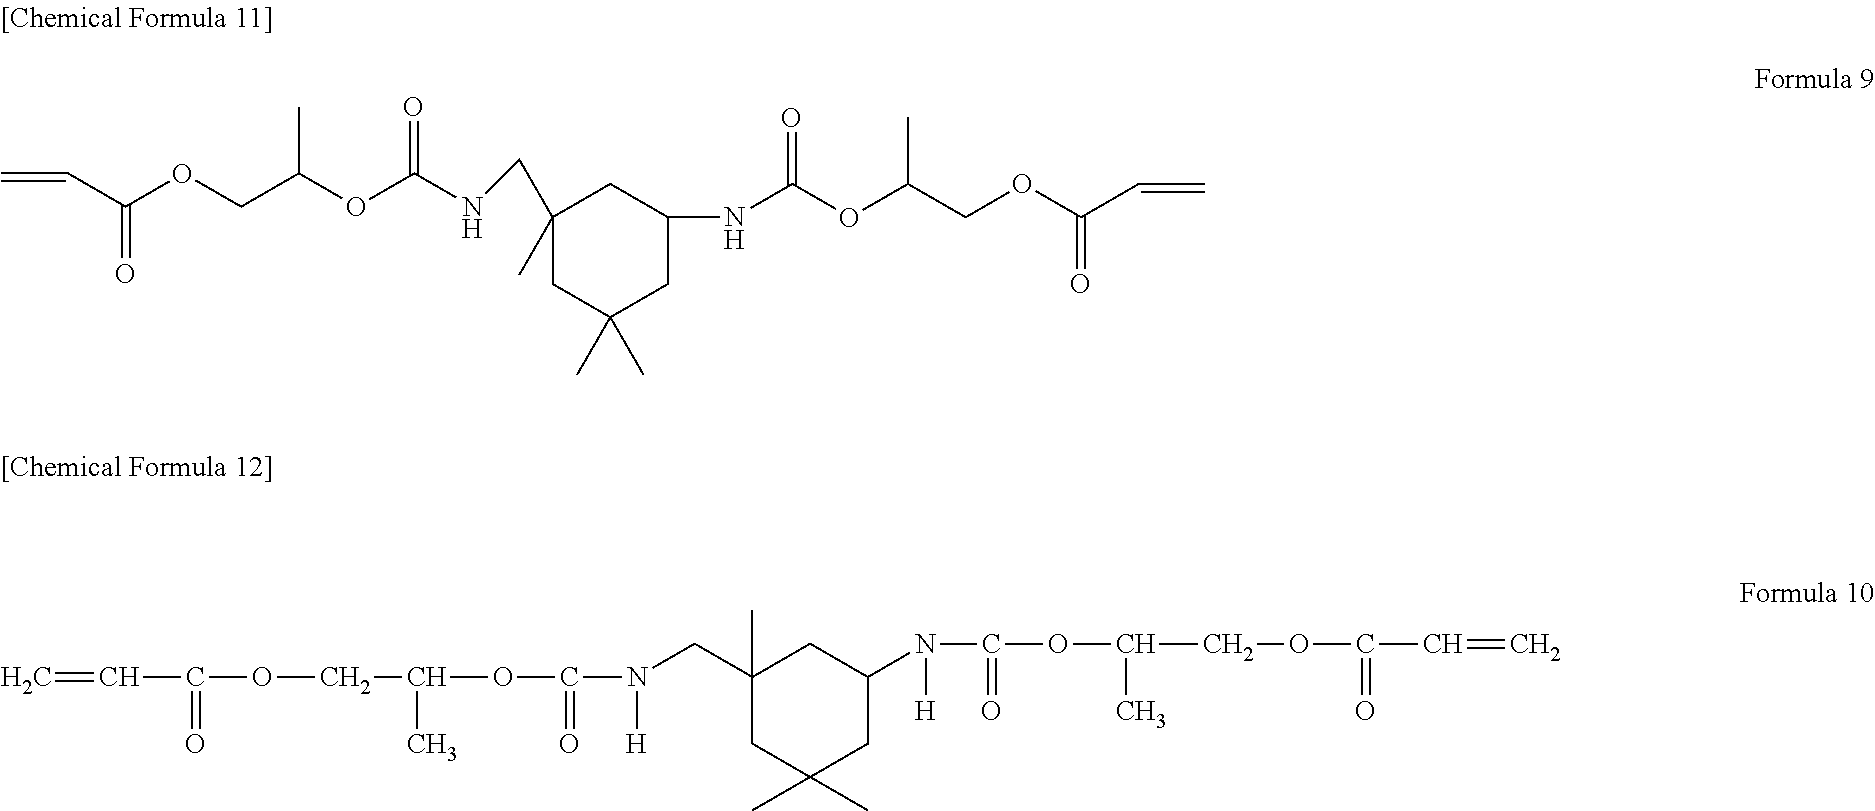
C=CC(=O)OCC(OC(N([H])CC1(C)CC(C)(C)CC(N(C(OC(COC(C=C)=O)C)=O)[H])C1)=O)C.C=CC(OCC(OC(NCC1(C)CC(C)(C)CC(NC(OC(COC(C=C)=O)C)=O)C1)=O)C)=O
